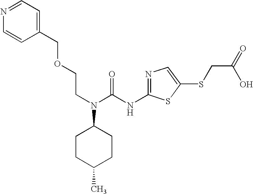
N1=CC=C(COCCN(C(=O)NC2=NC=C(SCC(=O)O)S2)C2CCC(C)CC2)C=C1
